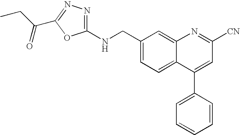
C1(CNC2=NN=C(C(CC)=O)O2)=CC=C2C(=C1)N=C([CN])C=C2C1=CC=CC=C1
